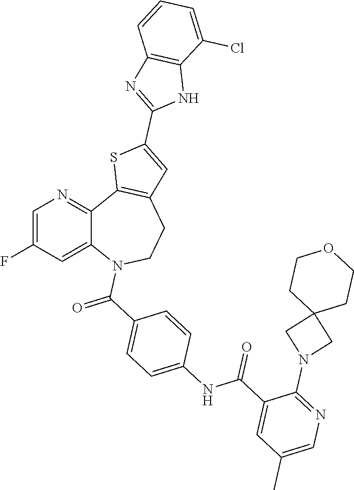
C1=C(F)C=C2C(=N1)C1=C(CCN2C(C2=CC=C(NC(C3=CC(C)=CN=C3N3CC4(C3)CCOCC4)=O)C=C2)=O)C=C(C2=NC3=C(N2)C(Cl)=CC=C3)S1
